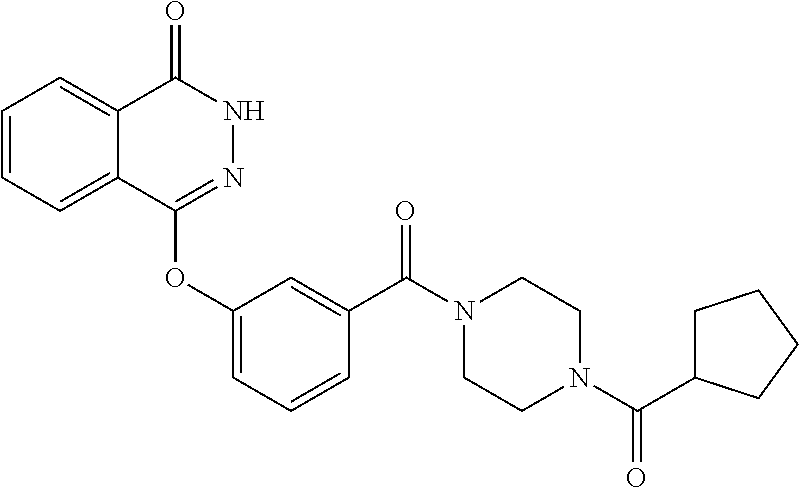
C1=CC=C2C(=C1)C(=O)NN=C2OC1=CC=CC(C(N2CCN(C(C3CCCC3)=O)CC2)=O)=C1
